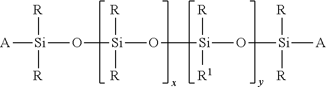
[A][Si]([R])([R])O[Si]([R])([R])O[Si]([R])([R1])O[Si]([R])([R])[A]
